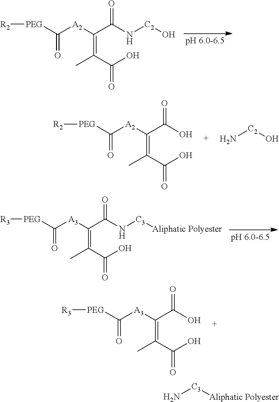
[PEG](C([A2]C(C(N[C2]O)=O)=C(C(=O)O)C)=O)[R2].[PEG](C([A2]C(C(O)=O)=C(C(=O)O)C)=O)[R2].N[C2]O.[PEG](C([A3]C(C(N[C3][Aliphatic Polyester])=O)=C(C(=O)O)C)=O)[R3].[PEG](C([A3]C(C(O)=O)=C(C(=O)O)C)=O)[R3].N[C3][Aliphatic Polyester]
